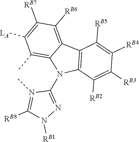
C1(N2C3=C(C)C([LA])=C([RB7])C([RB6])=C3C3=C2C([RB2])=C([RB3])C([RB4])=C3[RB5])=NN([RB1])C([RB8])=N1C
